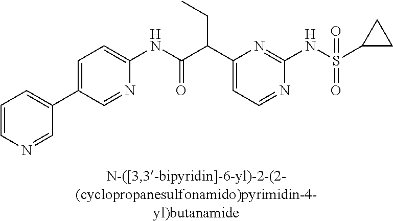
C1(NC(=O)C(C2=CC=NC(NS(=O)(=O)C3CC3)=N2)CC)=CC=C(C2=CC=CN=C2)C=N1
